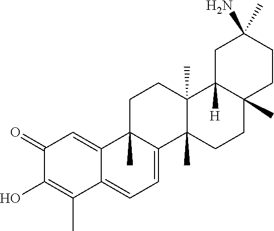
OC1=C(C)C2=CC=C3C(C)(C2=CC1=O)CCC1(C)C3(C)CCC2(C)C1([H])CC(N)(C)CC2
